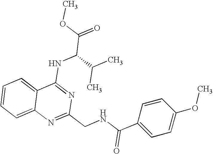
C12=CC=CC=C1N=C(CNC(C1=CC=C(OC)C=C1)=O)N=C2NC(C(=O)OC)C(C)C
